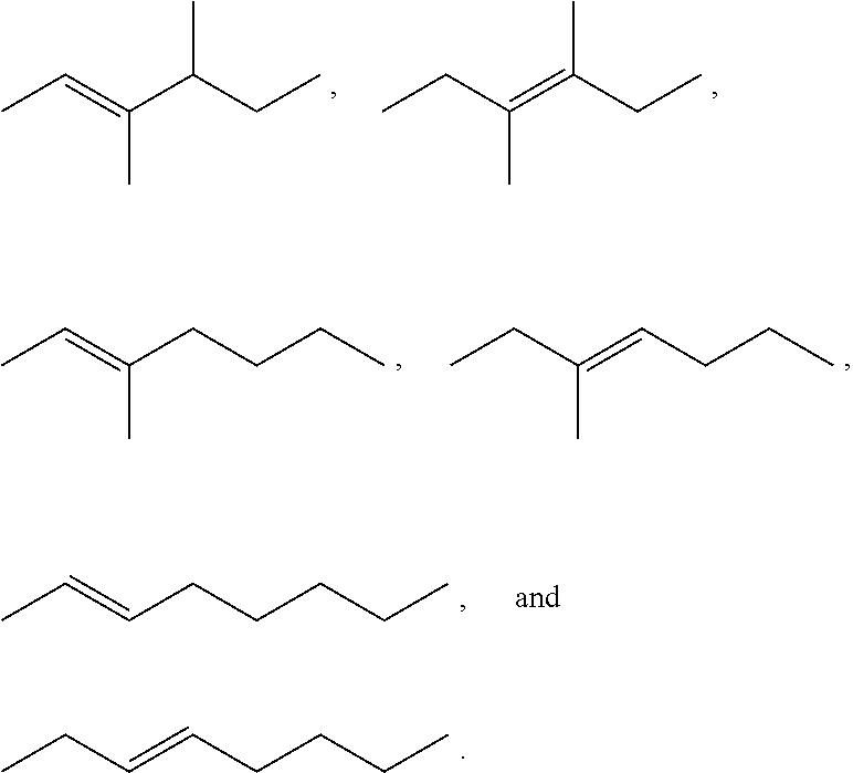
CC=C(C(CC)C)C.CCC(=C(CC)C)C.CC=C(CCCC)C.CCC(=CCCC)C.CC=CCCCCC.CCC=CCCCC
